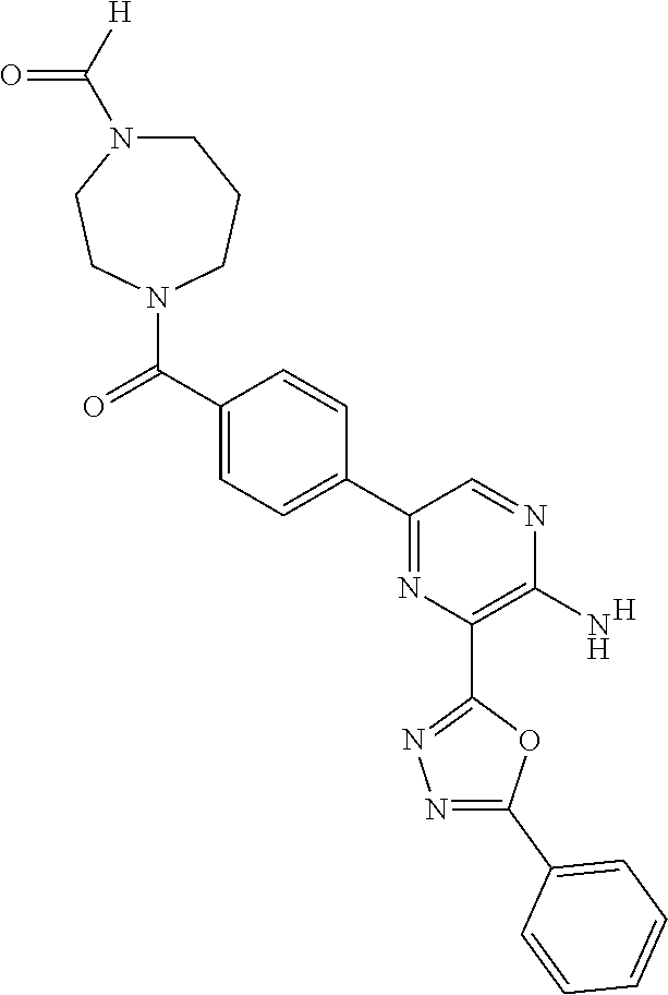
C1(C2=CC=C(C(=O)N3CCCN(C([H])=O)CC3)C=C2)=NC(C2=NN=C(C3=CC=CC=C3)O2)=C(N)N=C1.[H]
